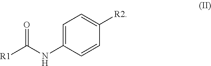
C1=C(NC([R1])=O)C=CC([R2])=C1
